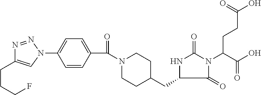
C1=CC(C(N2CCC(CC3C(=O)N(C(C(O)=O)CCC(O)=O)C(=O)N3)CC2)=O)=CC=C1N1C=C(CCCF)N=N1
